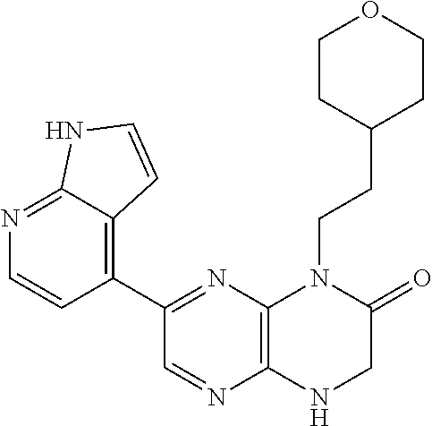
C1(C2=NC3=C(N=C2)NCC(=O)N3CCC2CCOCC2)=C2C(=NC=C1)NC=C2
